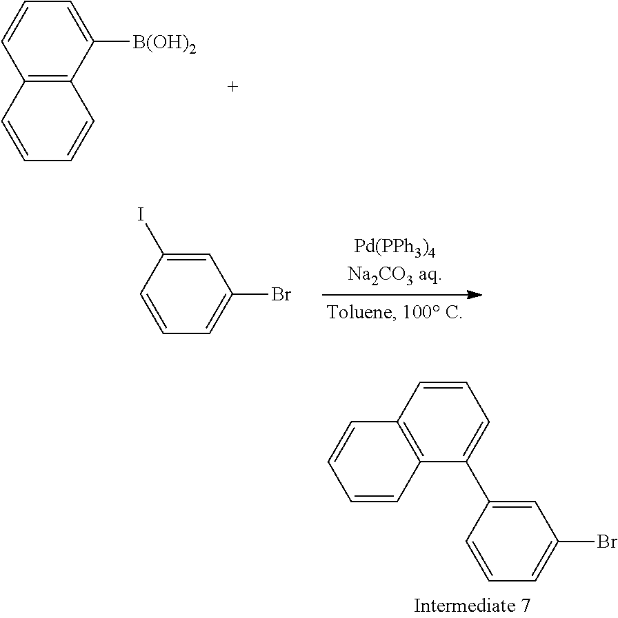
C1=CC2=C(C(C3=CC(Br)=CC=C3)=C1)C=CC=C2.C12=C(C([B(OH)2])=CC=C1)C=CC=C2.C1(Br)=CC=CC(I)=C1
